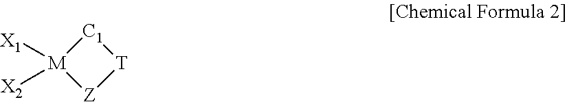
[C1]1[M]([X2])([X1])[Z][T]1
